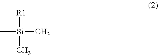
C[Si]([R1])(C)C
